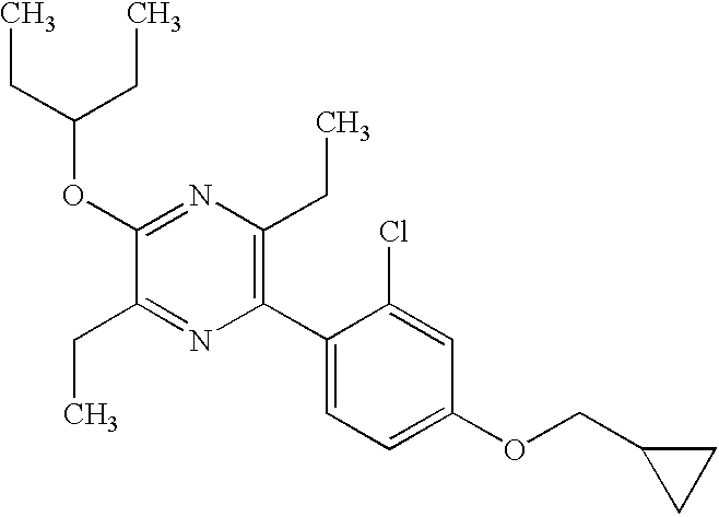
C1(OC(CC)CC)=NC(CC)=C(C2=CC=C(OCC3CC3)C=C2Cl)N=C1CC
